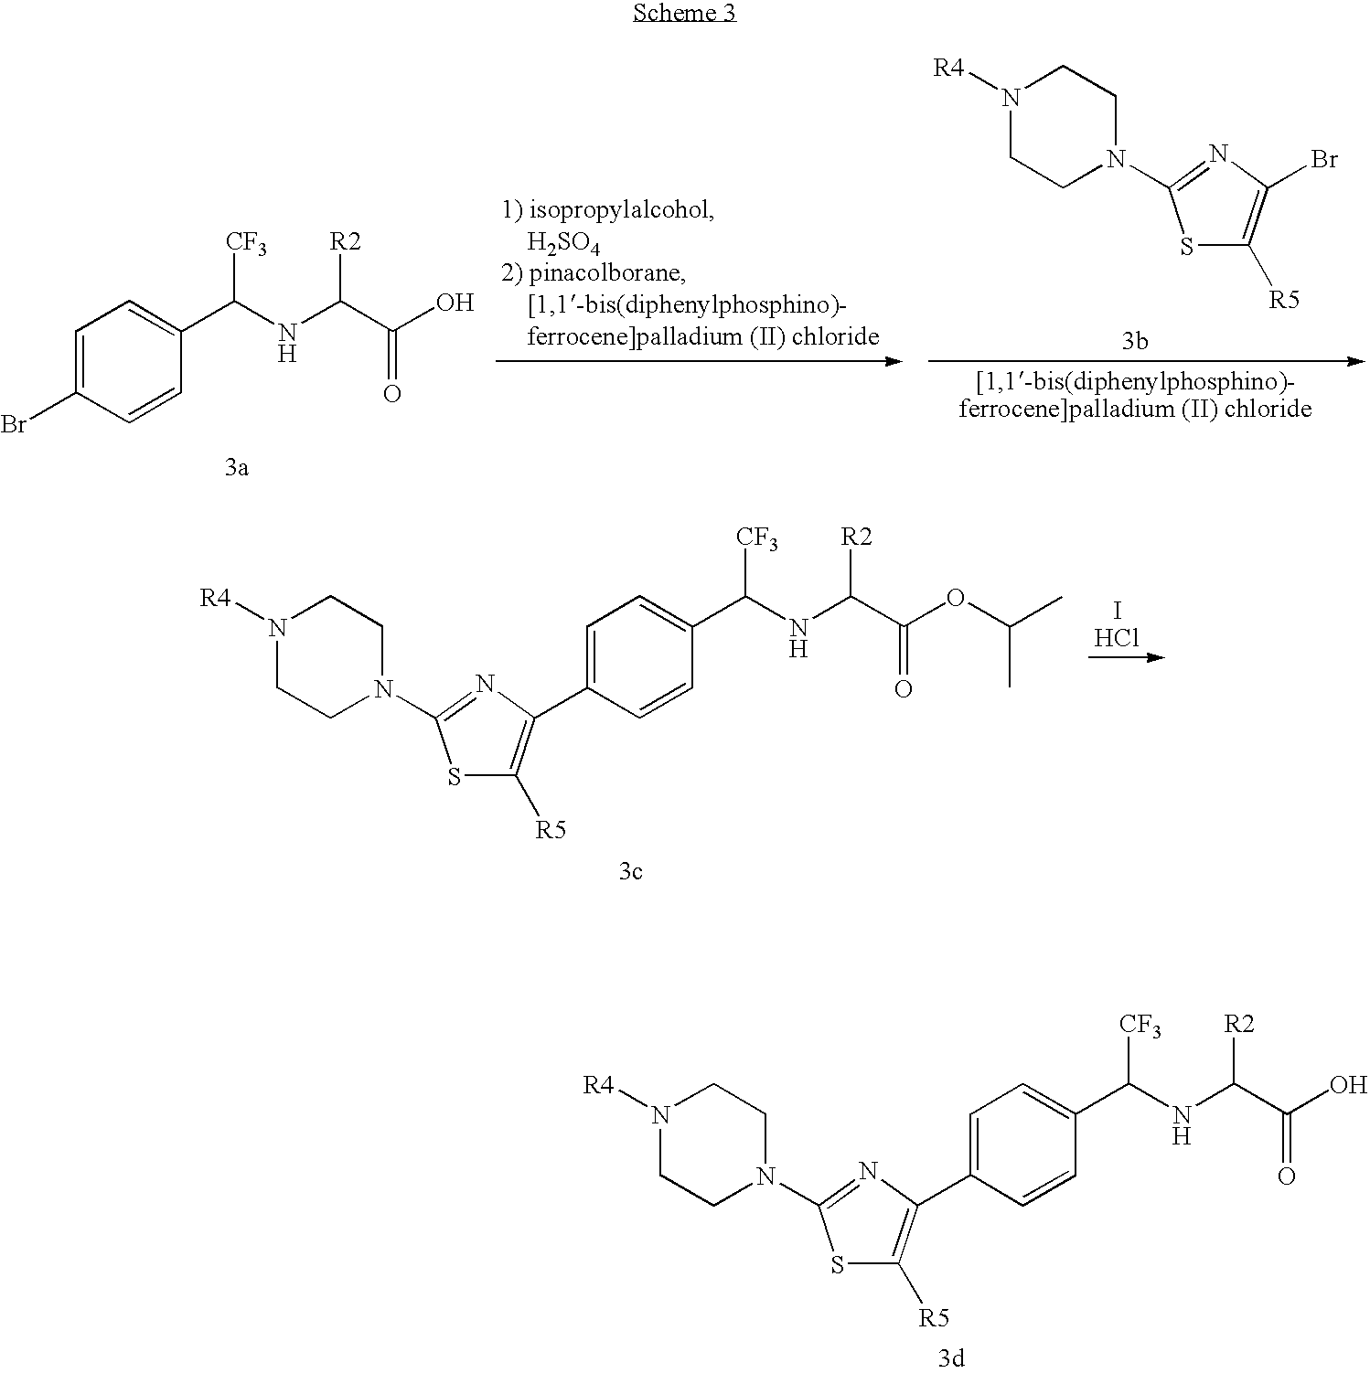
N1([R4])CCN(C2=NC(Br)=C([R5])S2)CC1.C1=C(Br)C=CC(C(NC(C(O)=O)[R2])[CF3])=C1.N1([R4])CCN(C2=NC(C3=CC=C(C(NC(C(O)=O)[R2])[CF3])C=C3)=C([R5])S2)CC1.N1([R4])CCN(C2=NC(C3=CC=C(C(NC(C(OC(C)C)=O)[R2])[CF3])C=C3)=C([R5])S2)CC1.[IHCl]
